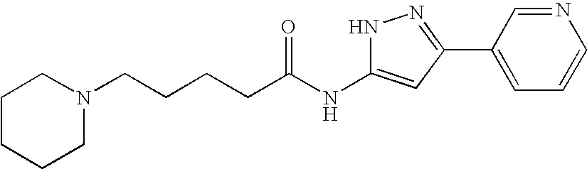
C(CCCC(NC1=CC(C2=CC=CN=C2)=NN1)=O)N1CCCCC1
